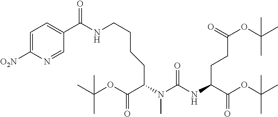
N(C(CCC(OC(C)(C)C)=O)C(OC(C)(C)C)=O)C(N(C)C(C(=O)OC(C)(C)C)CCCCNC(C1=CC=C([O2N])N=C1)=O)=O
